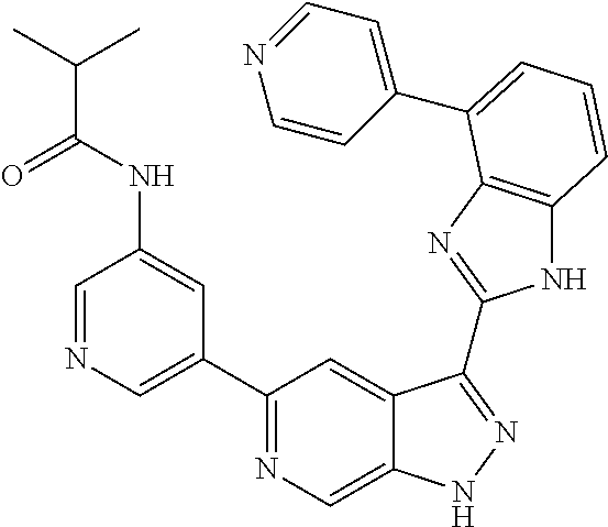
C1=NC=C(C2=NC=C3C(=C2)C(C2=NC4=C(N2)C=CC=C4C2=CC=NC=C2)=NN3)C=C1NC(C(C)C)=O
